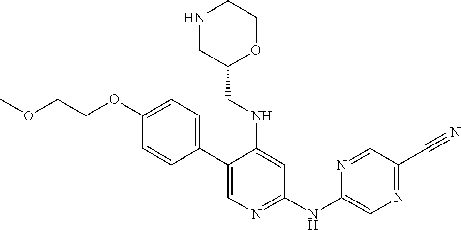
C1(C2=CC=C(OCCOC)C=C2)=CN=C(NC2=CN=C(C#N)C=N2)C=C1NCC1OCCNC1
